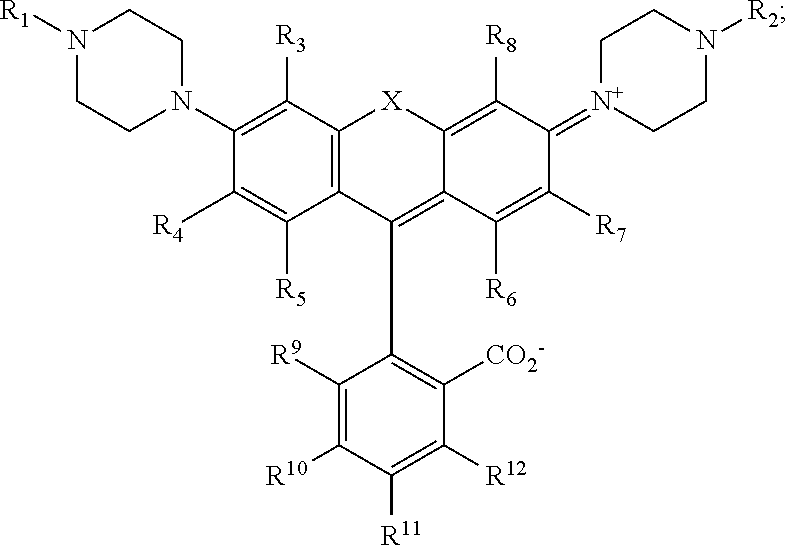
C1([R9])=C([R10])C([R11])=C([R12])C([CO2-])=C1C1=C2C(=C([R8])C(=[N+]3CCN([R2])CC3)C([R7])=C2[R6])[X]C2=C1C([R5])=C([R4])C(N1CCN([R1])CC1)=C2[R3]
